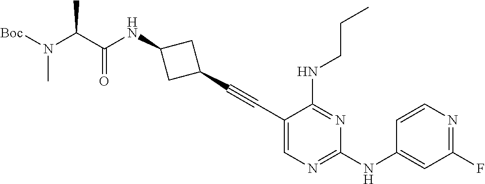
C1(C#CC2=CN=C(NC3=CC(F)=NC=C3)N=C2NCCC)CC(NC(=O)C(C)N(C)[Boc])C1
